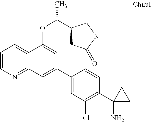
C1=CN=C2C(=C1)C(OC(C1CC(=O)NC1)C)=CC(C1=CC(Cl)=C(C3(N)CC3)C=C1)=C2
